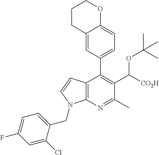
C1CC2=CC(C3=C(C([CO2H])OC(C)(C)C)C(C)=NC4=C3C=CN4CC3=CC=C(F)C=C3Cl)=CC=C2OC1
